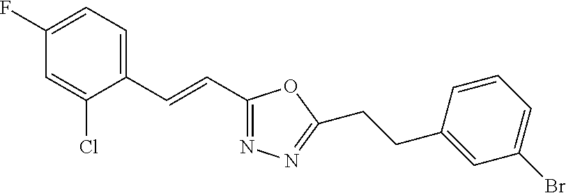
C1(F)=CC=C(C=CC2=NN=C(CCC3=CC(Br)=CC=C3)O2)C(Cl)=C1
